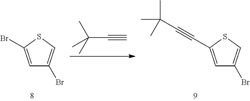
C1=C(Br)SC=C1Br.C1=C(C#CC(C)(C)C)SC=C1Br.C(C#C)(C)(C)C
